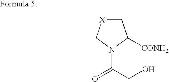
C1[X]CN(C(CO)=O)C1[CONH2]
